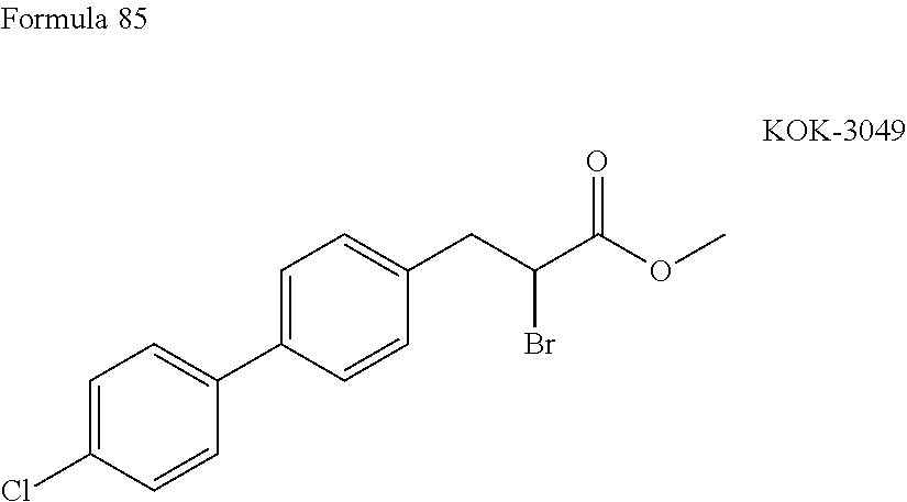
C1(C2=CC=C(CC(C(OC)=O)Br)C=C2)=CC=C(Cl)C=C1
